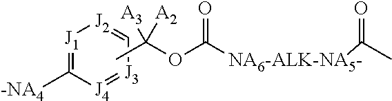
[J1]1=C([-NA4])[J4]=[J3]C=[J2]1.CC(OC([NA6-ALK-NA5-]C(C)=O)=O)([A3])[A2]
